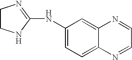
C1(NC2=CC=C3C(=C2)N=CC=N3)=NCCN1
